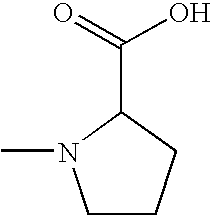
C1CCC(C(=O)O)N1C
